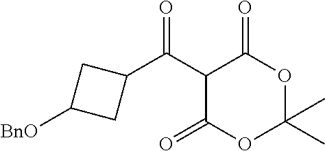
C1(C(C2CC([BnO])C2)=O)C(=O)OC(C)(C)OC1=O
